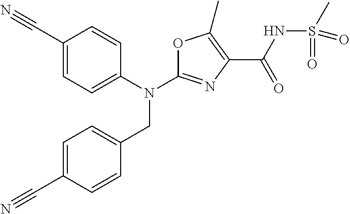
N(C1=NC(C(NS(C)(=O)=O)=O)=C(C)O1)(CC1=CC=C(C#N)C=C1)C1=CC=C(C#N)C=C1
